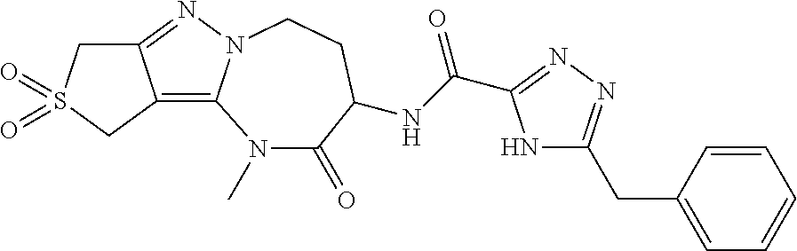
N1(C)C(=O)C(NC(=O)C2=NN=C(CC3=CC=CC=C3)N2)CCN2C1=C1C(=N2)CS(=O)(=O)C1
